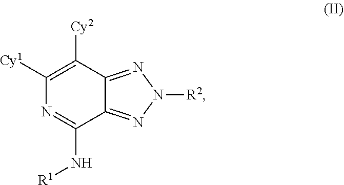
C1([Cy1])=C([Cy2])C2=NN([R2])N=C2C(N[R1])=N1
